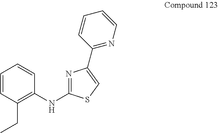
C1=CC(CC)=C(NC2=NC(C3=NC=CC=C3)=CS2)C=C1
